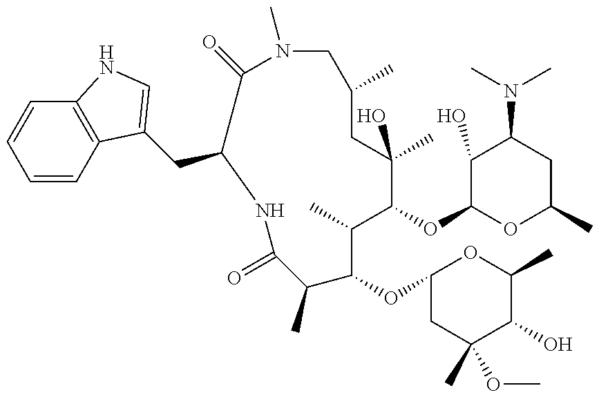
C1=CC2=C(C=C1)NC=C2CC1C(=O)N(C)CC(C)CC(C)(O)C(OC2OC(C)CC(N(C)C)C2O)C(C)C(OC2CC(C)(OC)C(O)C(C)O2)C(C)C(=O)N1
